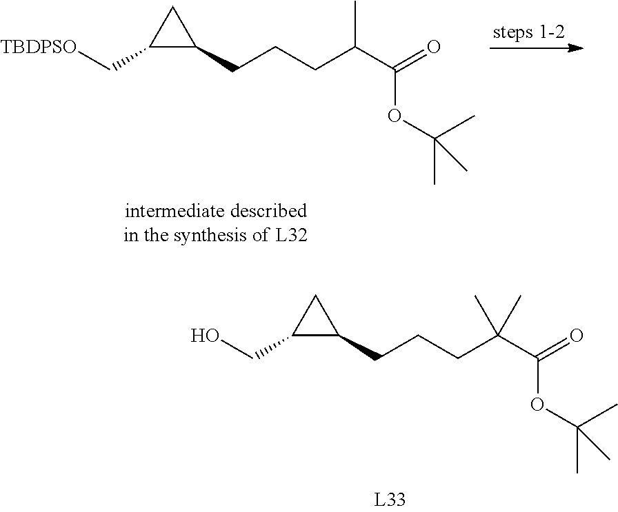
C1(C[TBDPSO])C(CCCC(C(=O)OC(C)(C)C)C)C1.C1(CO)C(CCCC(C(=O)OC(C)(C)C)(C)C)C1
